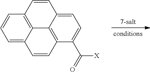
C1=CC=C2C3=C1C=CC1=CC=C(C(=O)[X])C(=C31)C=C2
